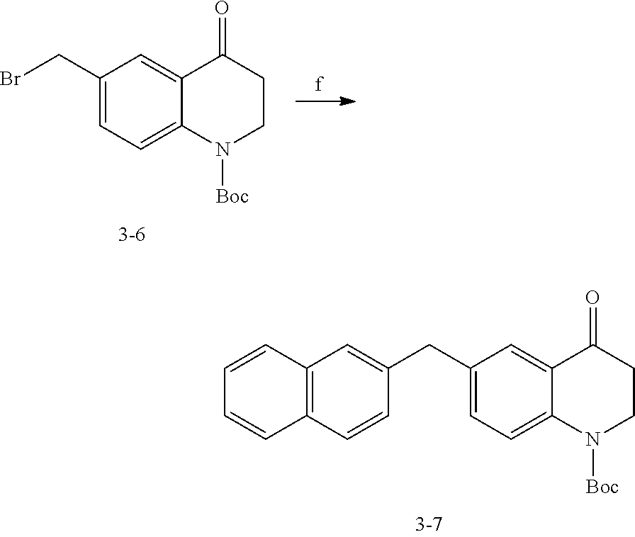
C1(CC2=CC3=C(C=C2)C=CC=C3)=CC=C2C(=C1)C(=O)CCN2[Boc].C1(CBr)=CC=C2C(=C1)C(=O)CCN2[Boc]
